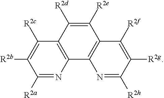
C1([R2a])=NC2=C(C([R2c])=C1[R2b])C([R2d])=C([R2e])C1=C2N=C([R2h])C([R2g])=C1[R2f]
